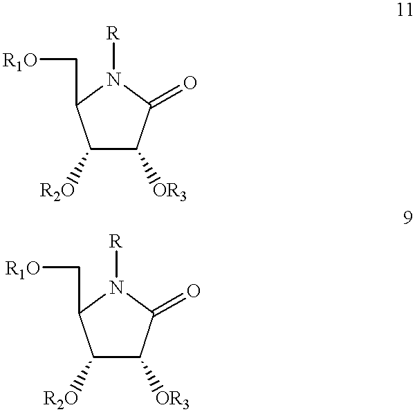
C1([R2O])C([OR3])C(=O)N([R])C1C[R1O].C1([R2O])C([OR3])C(=O)N([R])C1C[R1O]
